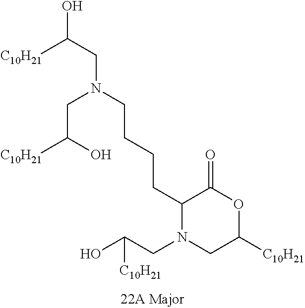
C1(CCCCN(CC(O)[C10H21])CC(O)[C10H21])N(CC(O)[C10H21])CC([C10H21])OC1=O
